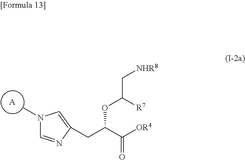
[A].N1(C)C=NC(CC(C([OR4])=O)OC([R7])C[NHR8])=C1
